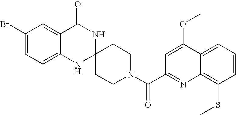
C1(Br)=CC=C2C(=C1)C(=O)NC1(N2)CCN(C(=O)C2=NC3=C(SC)C=CC=C3C(OC)=C2)CC1
